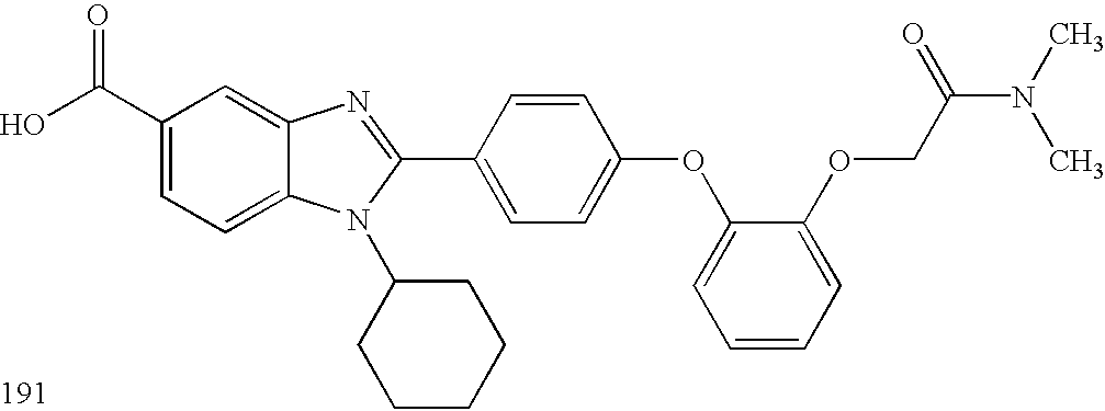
OC(C1=CC=C2C(=C1)N=C(C1=CC=C(OC3=CC=CC=C3OCC(N(C)C)=O)C=C1)N2C1CCCCC1)=O
